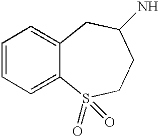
C1=CC=C2C(=C1)CC(N)CCS2(=O)=O
